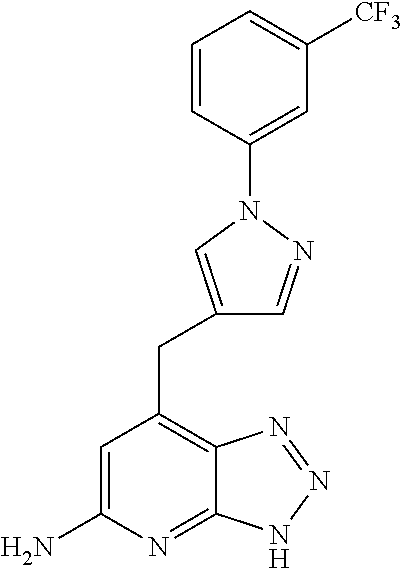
C1=C(N)N=C2C(=C1CC1=CN(C3=CC([CF3])=CC=C3)N=C1)N=NN2
